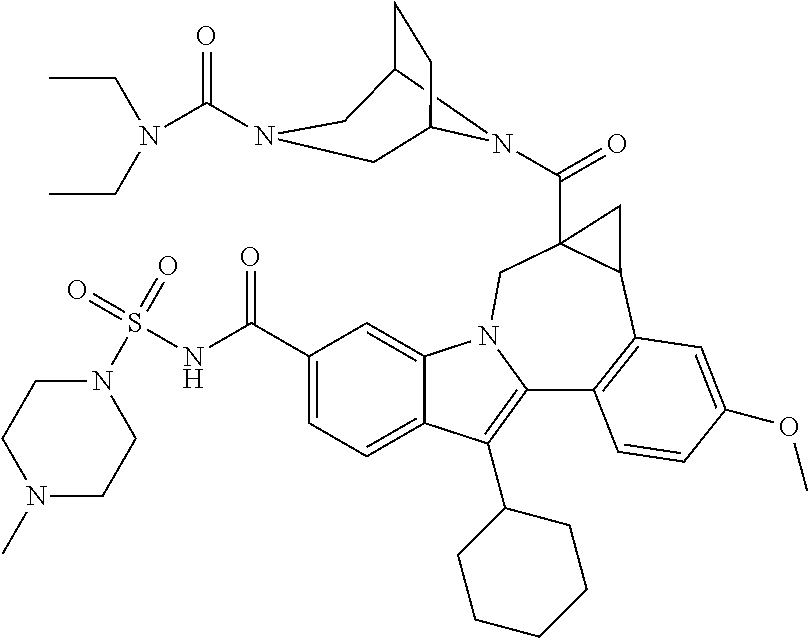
C12N(C(C34C(C5=C(C6=C(C7CCCCC7)C7=CC=C(C(NS(=O)(=O)N8CCN(C)CC8)=O)C=C7N6C3)C=CC(OC)=C5)C4)=O)C(CC1)CN(C(N(CC)CC)=O)C2
